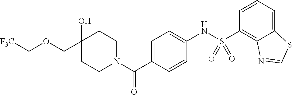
C1CN(C(C2=CC=C(NS(C3=C4C(=CC=C3)SC=N4)(=O)=O)C=C2)=O)CCC1(O)COC[F3C]
